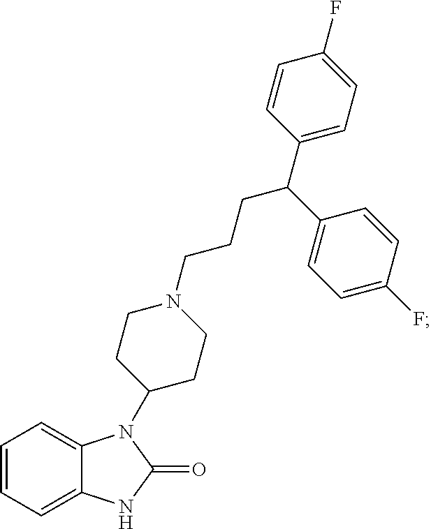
C12=CC=CC=C1NC(=O)N2C1CCN(CCCC(C2=CC=C(F)C=C2)C2=CC=C(F)C=C2)CC1
